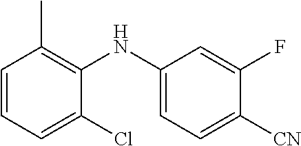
C1=CC=C(Cl)C(NC2=CC=C([CN])C(F)=C2)=C1C
